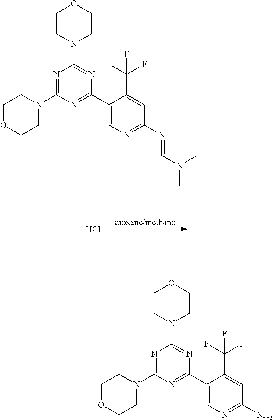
N1=C(N2CCOCC2)N=C(C2=CN=C(N=CN(C)C)C=C2C(F)(F)F)N=C1N1CCOCC1.Cl.N1=C(N2CCOCC2)N=C(C2=CN=C(N)C=C2C(F)(F)F)N=C1N1CCOCC1
